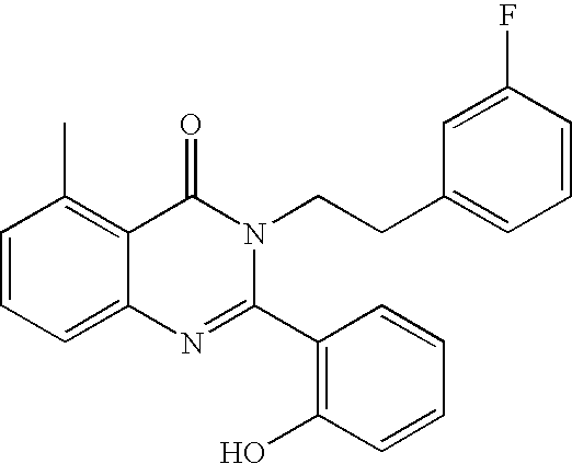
C1=CC=C2C(=C1C)C(=O)N(CCC1=CC=CC(F)=C1)C(C1=C(O)C=CC=C1)=N2
